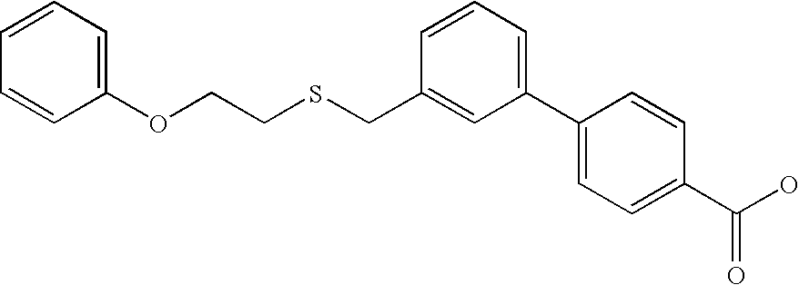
C(C1=CC(C2=CC=C(C(O)=O)C=C2)=CC=C1)SCCOC1=CC=CC=C1
